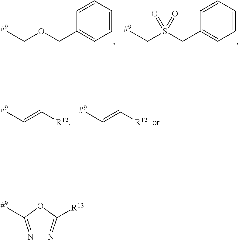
N1=C(C)OC([R13])=N1.C1=CC=CC(COCC)=C1.C1=CC=CC(CS(CC)(=O)=O)=C1.[R12]C=CC.[R12]C=CC
